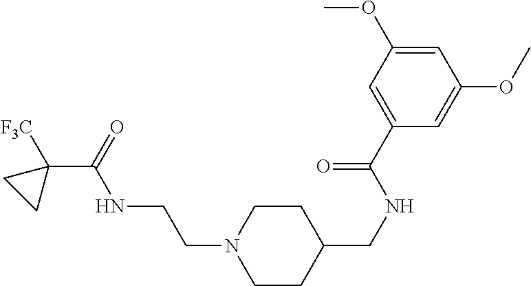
C1CC(CNC(C2=CC(OC)=CC(OC)=C2)=O)CCN1CCNC(C1([F3C])CC1)=O
